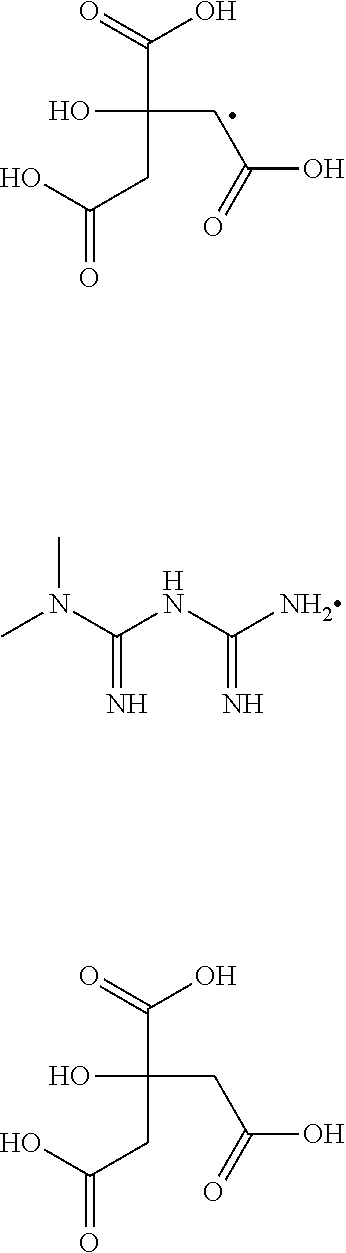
C(=O)(O)CC(O)(CC(O)=O)C(=O)O.CN(C(=N)NC(=N)N)C.C(=O)(O)CC(O)(CC(O)=O)C(=O)O
